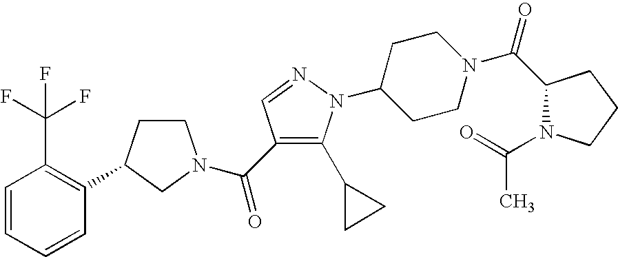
C1CC(C2=C(C(F)(F)F)C=CC=C2)CN1C(=O)C1=C(C2CC2)N(C2CCN(C(=O)C3N(C(C)=O)CCC3)CC2)N=C1
